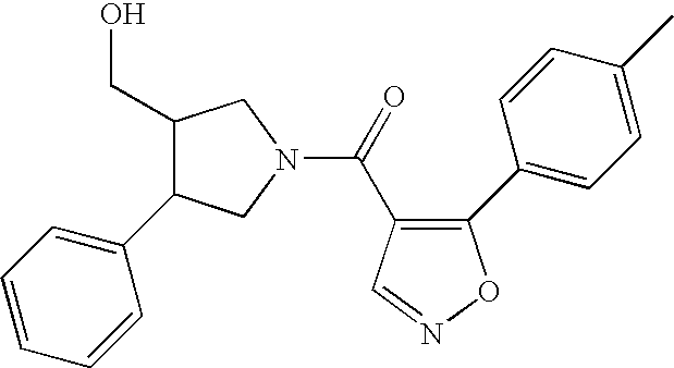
C1(CO)C(C2=CC=CC=C2)CN(C(=O)C2=C(C3=CC=C(C)C=C3)ON=C2)C1
